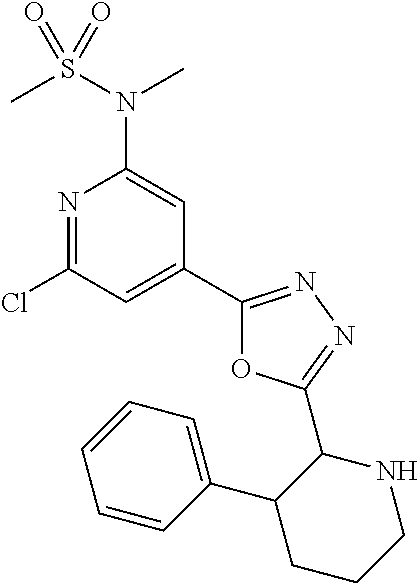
C1(C2=CC(Cl)=NC(N(S(C)(=O)=O)C)=C2)=NN=C(C2NCCCC2C2=CC=CC=C2)O1
